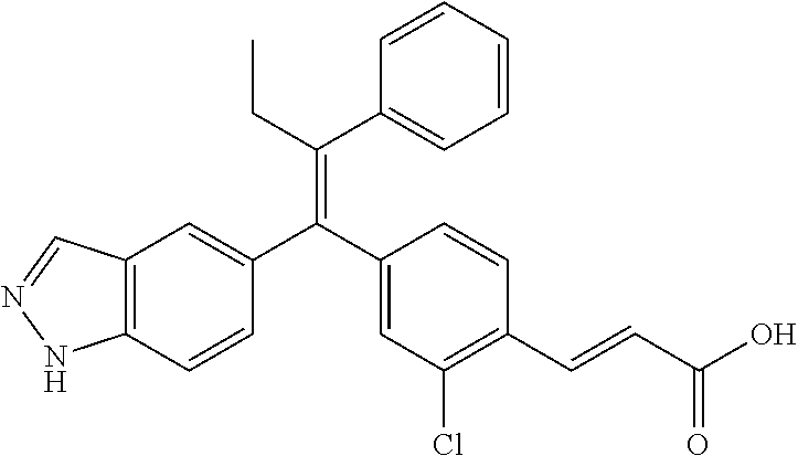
C12=C(C=CC(C(C3=CC(Cl)=C(C=CC(O)=O)C=C3)=C(CC)C3=CC=CC=C3)=C1)NN=C2
